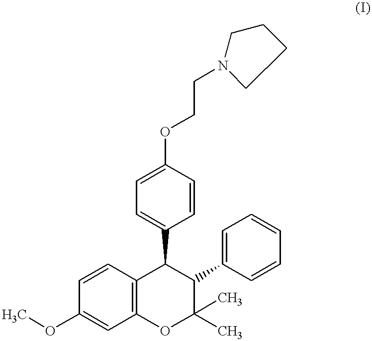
C1=CC2=C(C=C1OC)OC(C)(C)C(C1=CC=CC=C1)C2C1=CC=C(OCCN2CCCC2)C=C1
